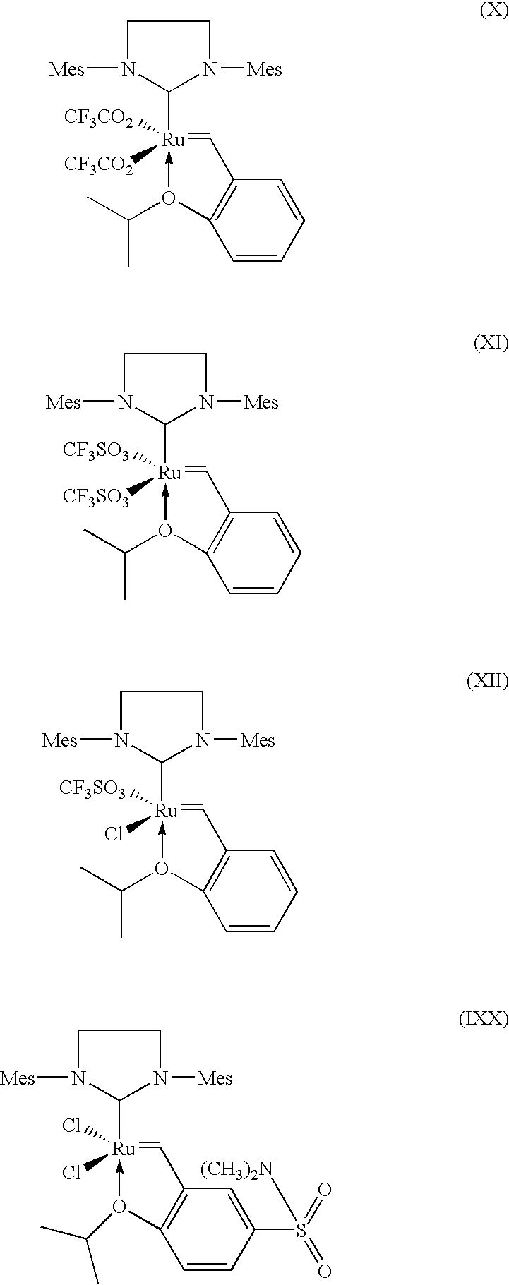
C(=[Ru](C1N([Mes])CCN1[Mes])([CF3CO2])[CF3CO2])C1=C(O(->C)C(C)C)C=CC=C1.C(=[Ru](C1N([Mes])CCN1[Mes])([CF3SO3])[CF3SO3])C1=C(O(->C)C(C)C)C=CC=C1.C(=[Ru](C1N([Mes])CCN1[Mes])([CF3SO3])Cl)C1=C(O(->C)C(C)C)C=CC=C1.C(=[Ru](C1N([Mes])CCN1[Mes])(Cl)Cl)C1=C(O(->C)C(C)C)C=CC(S(=O)(=O)[(CH3)2N])=C1
